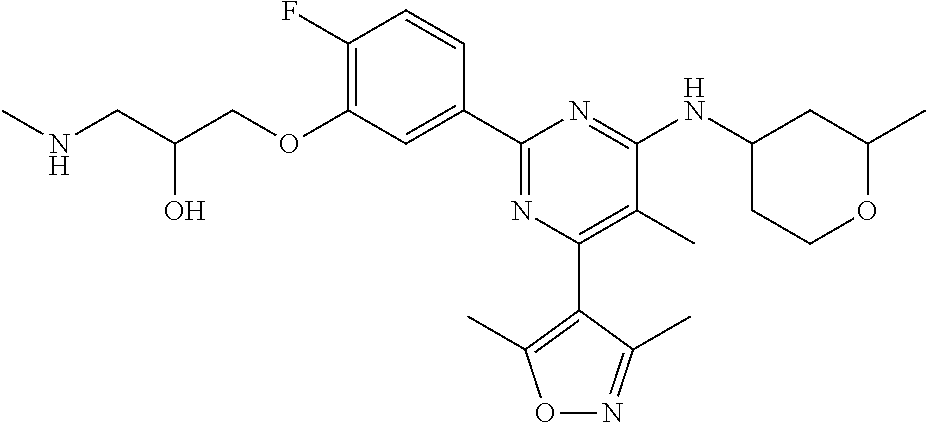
C1(F)=C(OCC(CNC)O)C=C(C2=NC(C3=C(C)ON=C3C)=C(C)C(NC3CC(C)OCC3)=N2)C=C1
